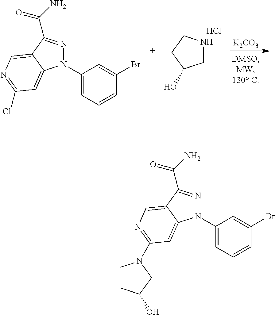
N1(C2=CC=CC(Br)=C2)N=C(C(=O)N)C2=CN=C(Cl)C=C12.C1NCCC1O.Cl.[K2CO3].N1(C2=CC=CC(Br)=C2)N=C(C(=O)N)C2=CN=C(N3CCC(O)C3)C=C12
